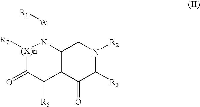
[(X)n]1([R7])C(=O)C([R5])C2C(N1[W][R1])CN([R2])C([R3])C2=O
